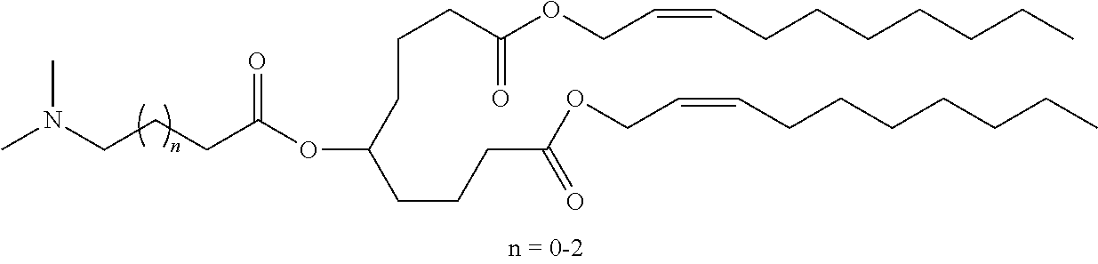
C(CC(OC(CCCC(OCC=CCCCCCCC)=O)CCCC(OCC=CCCCCCCC)=O)=O)CN(C)C
